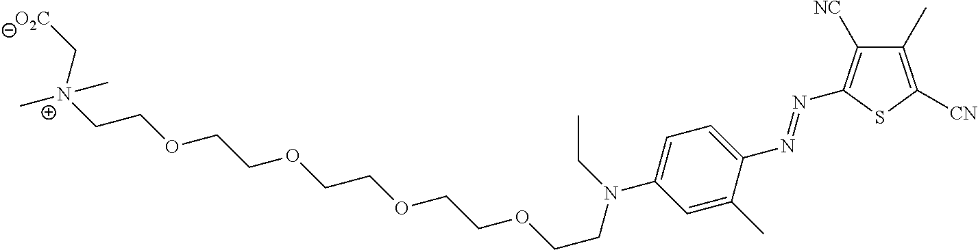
C[N+](C)(C[O2C])CCOCCOCCOCCOCCN(CC)C1=CC=C(N=NC2=C([NC])C(C)=C([CN])S2)C(C)=C1
